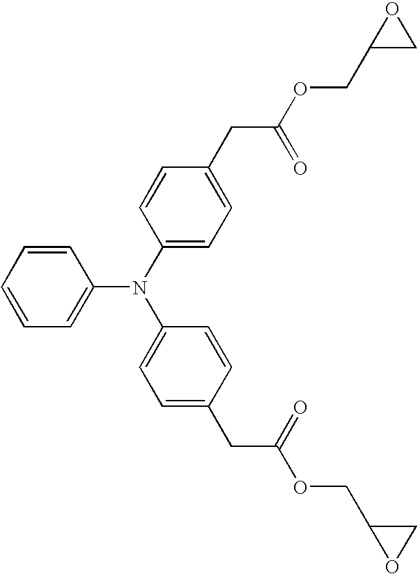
C1=CC=C(N(C2=CC=C(CC(OCC3CO3)=O)C=C2)C2=CC=C(CC(OCC3OC3)=O)C=C2)C=C1
